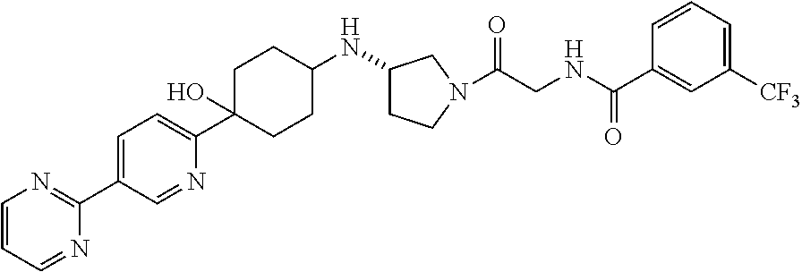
C1=C(C2=NC=CC=N2)C=NC(C2(O)CCC(NC3CCN(C(CNC(C4=CC([CF3])=CC=C4)=O)=O)C3)CC2)=C1
